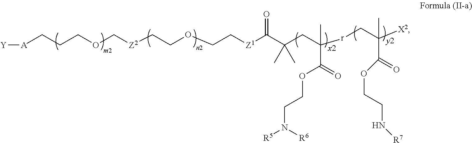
[Z1](C(C(CC([r]CC([X2])(C)C(=O)OCCN[R7])(C)C(=O)OCCN([R5])[R6])(C)C)=O)CCOCC[Z2]COCCC[A][Y]
